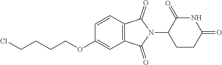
C12=C(C=CC(OCCCCCl)=C1)C(=O)N(C1CCC(=O)NC1=O)C2=O
